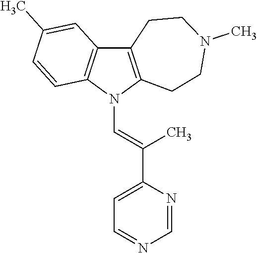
C12=C(N(C=C(C3=CC=NC=N3)C)C3=C1C=C(C)C=C3)CCN(C)CC2
